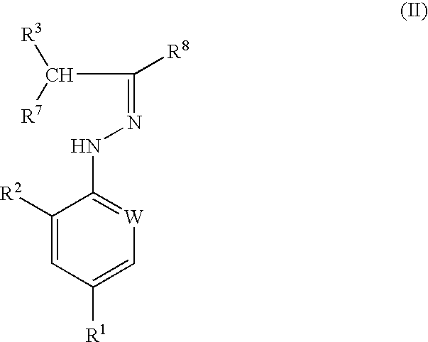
C1(NN=C(C([R3])[R7])[R8])=[W]C=C([R1])C=C1[R2]
